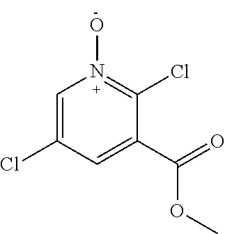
C1(Cl)=CN(O)=C(Cl)C(C(=O)OC)=C1
